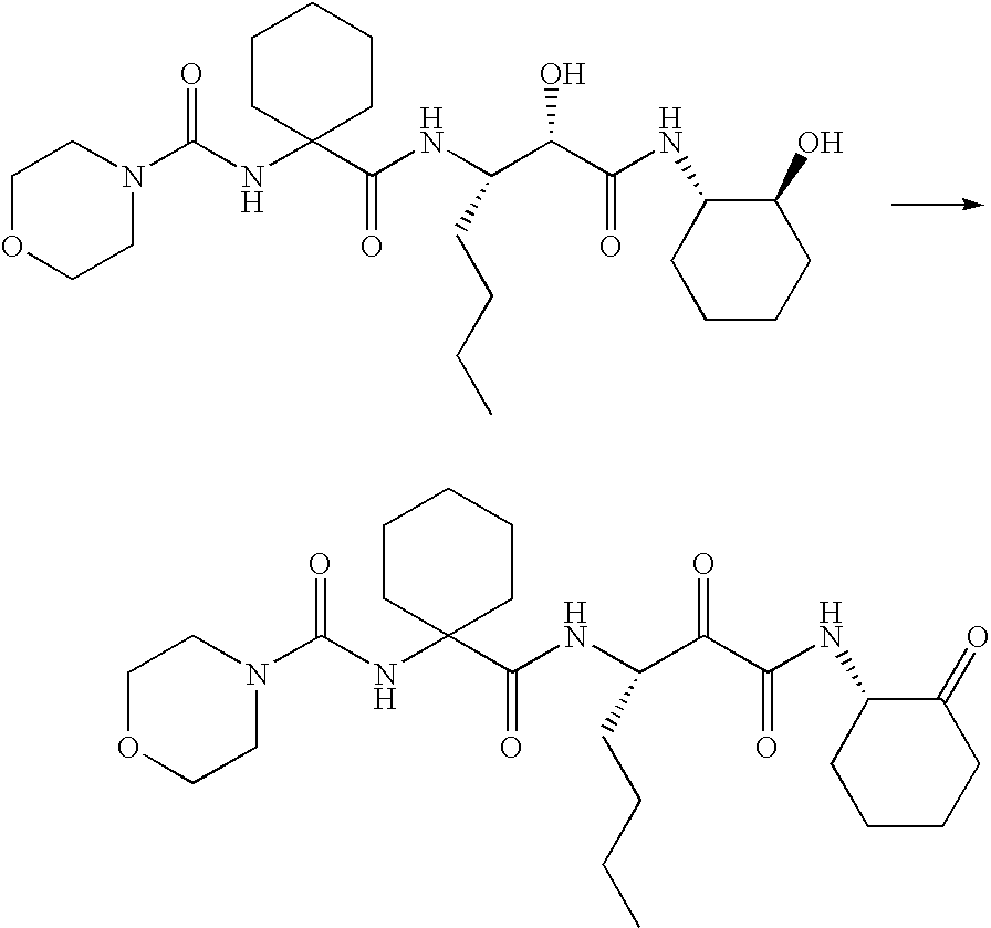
C1OCCN(C(NC2(C(NC(CCCC)C(C(=O)NC3C(O)CCCC3)O)=O)CCCCC2)=O)C1.C1OCCN(C(NC2(C(NC(CCCC)C(C(=O)NC3C(=O)CCCC3)=O)=O)CCCCC2)=O)C1
